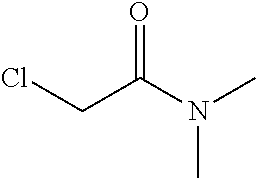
ClCC(=O)N(C)C
